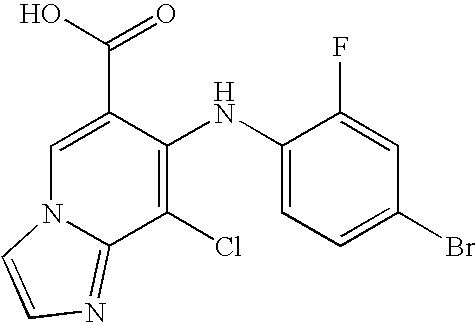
C1(Cl)=C(NC2=CC=C(Br)C=C2F)C(C(O)=O)=CN2C1=NC=C2
